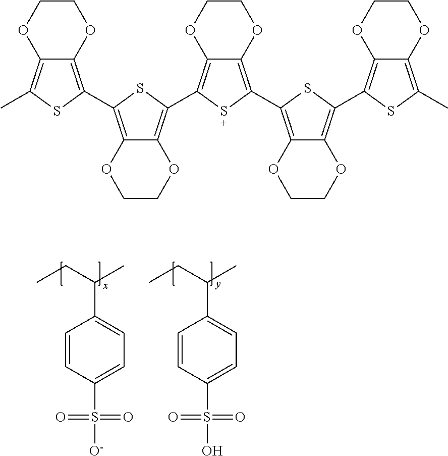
CCC(C)C1=CC=C(S(=O)(=O)[O-])C=C1.CCC(C)C1=CC=C(S(=O)(=O)O)C=C1.C12=C(C3=C4C(=C(C5=C6C(=C(C7=C8C(=C(C9=C%10C(=C(C)S9)OCCO%10)S7)OCCO8)S5)OCCO6)S3)OCCO4)SC(C)=C1OCCO2
